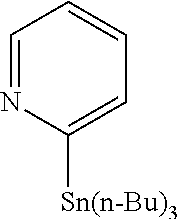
C1([Sn(n-Bu)3])=CC=CC=N1
